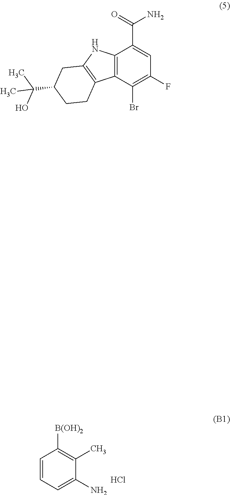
C1=CC=C(N)C(C)=C1[B(OH)2].Cl.C12=C(C(Br)=C(F)C=C1C(=O)N)C1=C(N2)CC(C(C)(O)C)CC1
